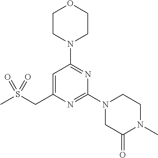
C1=C(CS(C)(=O)=O)N=C(N2CC(=O)N(C)CC2)N=C1N1CCOCC1
